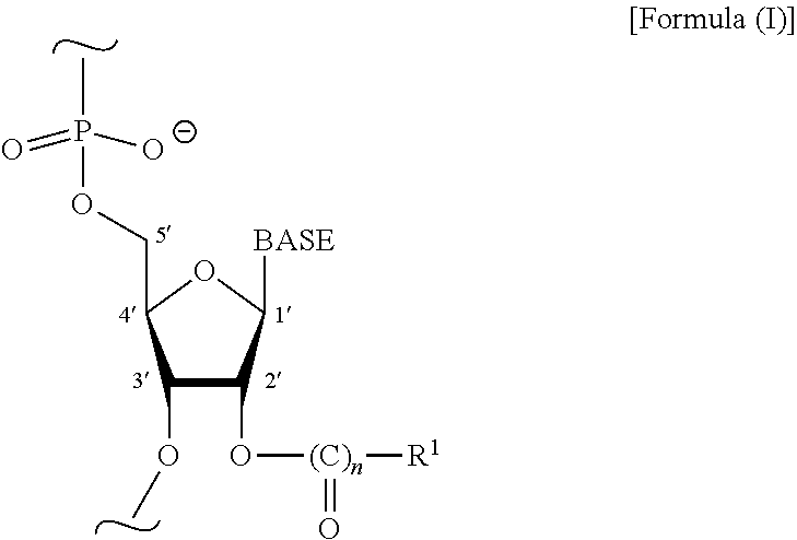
C1(OC)C(O[(C)n]([R1])=O)C([BASE])OC1COP([O-])(=O)C
